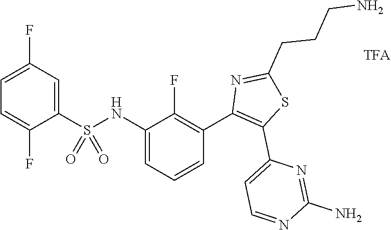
C1=C(F)C(S(NC2=CC=CC(C3=C(C4=CC=NC(N)=N4)SC(CCCN)=N3)=C2F)(=O)=O)=CC(F)=C1
